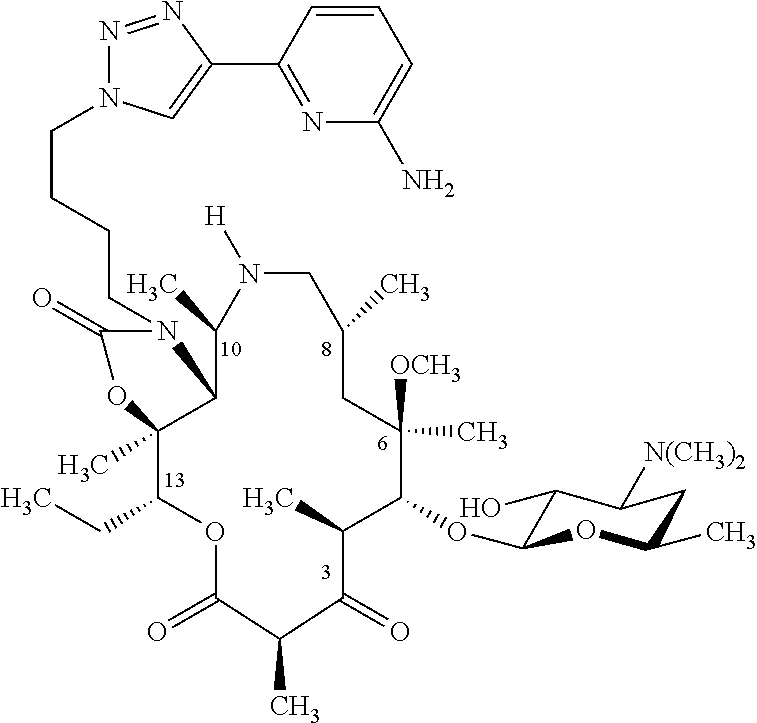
C(CCCN1C(=O)OC2(C)C(CC)OC(=O)C(C)C(=O)C(C)C(OC3C(O)C([N(CH3)2])CC(C)O3)C([OCH3])(C)CC(C)CN([H])C(C)C12)N1N=NC(C2=NC(N)=CC=C2)=C1
